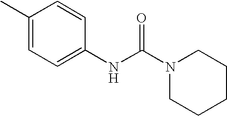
C1(C)=CC=C(NC(N2CCCCC2)=O)C=C1
